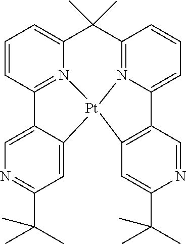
C1=CC2=N3C(=C1)C(C)(C)C1=N4C(=CC=C1)C1=C([Pt]34C3=CC(C(C)(C)C)=NC=C23)C=C(C(C)(C)C)N=C1
